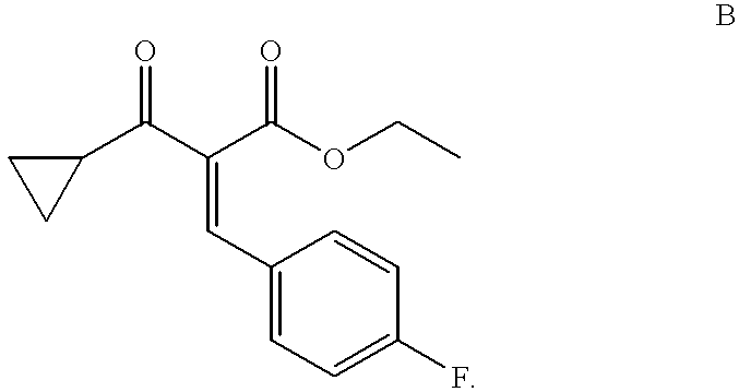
C1(C(C(C(OCC)=O)=CC2=CC=C(F)C=C2)=O)CC1
